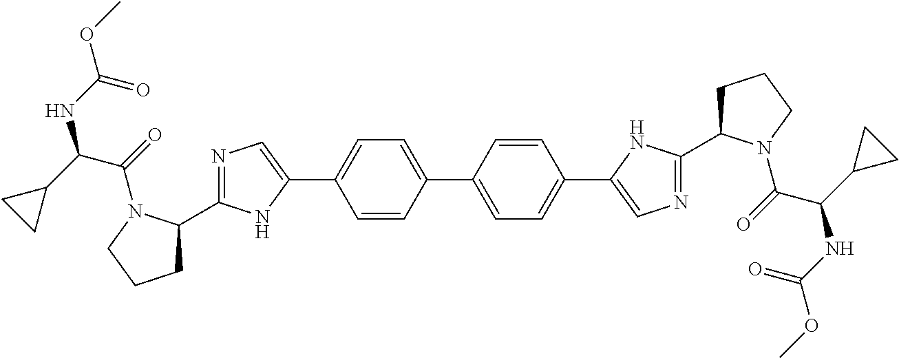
C1=CC(C2=CC=C(C3=CN=C(C4CCCN4C(=O)C(C4CC4)NC(OC)=O)N3)C=C2)=CC=C1C1=CN=C(C2CCCN2C(=O)C(C2CC2)NC(OC)=O)N1
